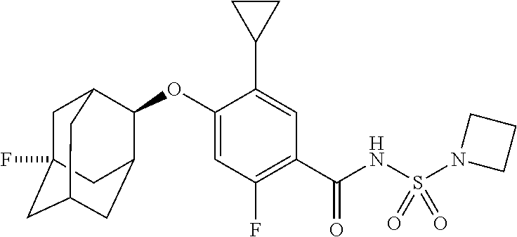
O(C1=CC(F)=C(C(NS(N2CCC2)(=O)=O)=O)C=C1C1CC1)C1C2CC3CC(F)(CC1C3)C2
